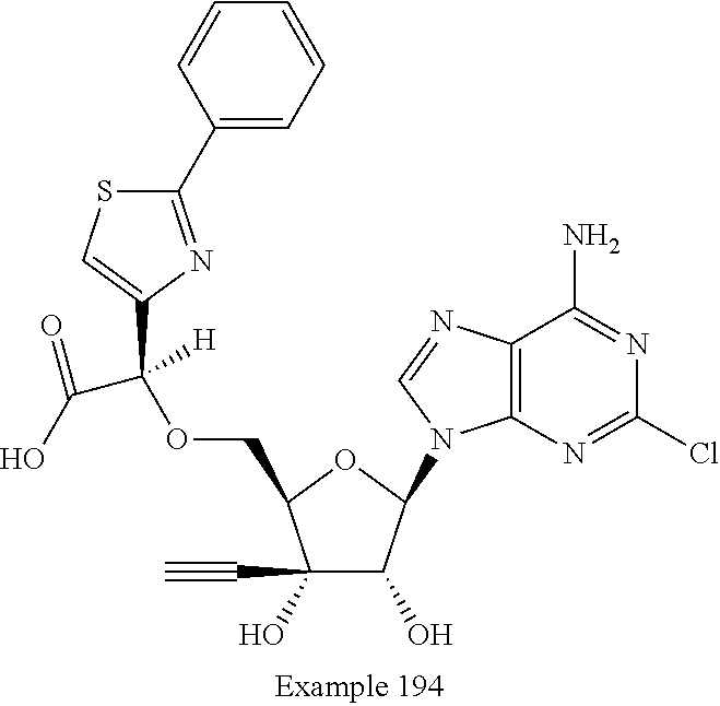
C1(O)(C#C)C(O)C(N2C3=C(C(N)=NC(Cl)=N3)N=C2)OC1COC(C1=CSC(C2=CC=CC=C2)=N1)(C(=O)O)[H]
